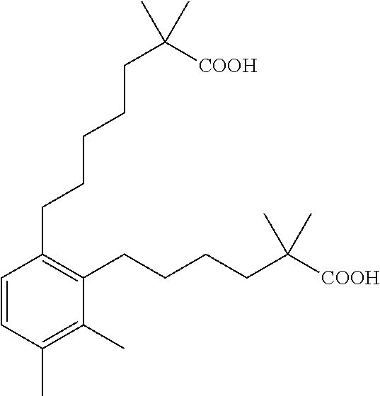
C1=CC(C)=C(C)C(CCCCC([COOH])(C)C)=C1CCCCCC(C)([COOH])C
